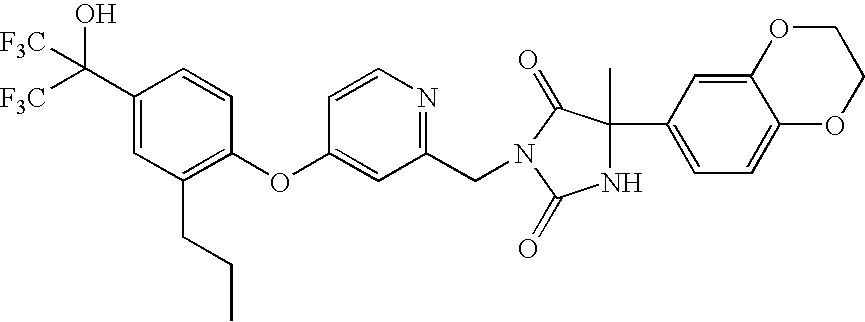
C1(C([F3C])(O)[F3C])=CC(CCC)=C(OC2=CC(CN3C(=O)C(C4=CC=C5C(=C4)OCCO5)(C)NC3=O)=NC=C2)C=C1
